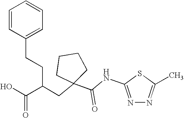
C1=CC(CCC(C(O)=O)CC2(C(NC3=NN=C(C)S3)=O)CCCC2)=CC=C1
